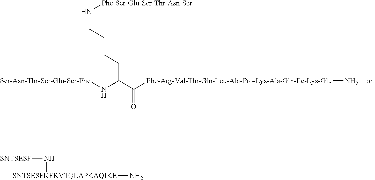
N(CCCCC(C([Phe-Arg-Val-Thr-Gln-Leu-Ala-Pro-Lys-Ala-Gln-Ile-Lys-Glu]N)=O)N[Ser-Asn-Thr-Ser-Glu-Ser-Phe])[Phe-Ser-Glu-Ser-Thr-Asn-Ser].[SNTSESFKFRVTQLAPKAQIKE]([NH2])N[SNTSESF]
